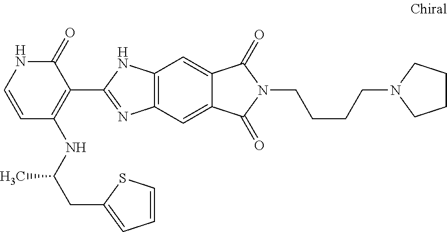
C12=C(C=C3C(=C1)C(=O)N(CCCCN1CCCC1)C3=O)N=C(C1=C(NC(CC3=CC=CS3)C)C=CNC1=O)N2
